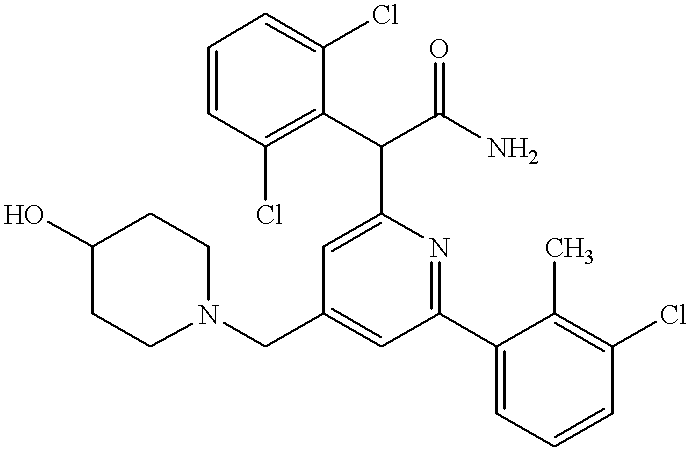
N1(CC2=CC(C3=CC=CC(Cl)=C3C)=NC(C(C3=C(Cl)C=CC=C3Cl)C(N)=O)=C2)CCC(O)CC1
